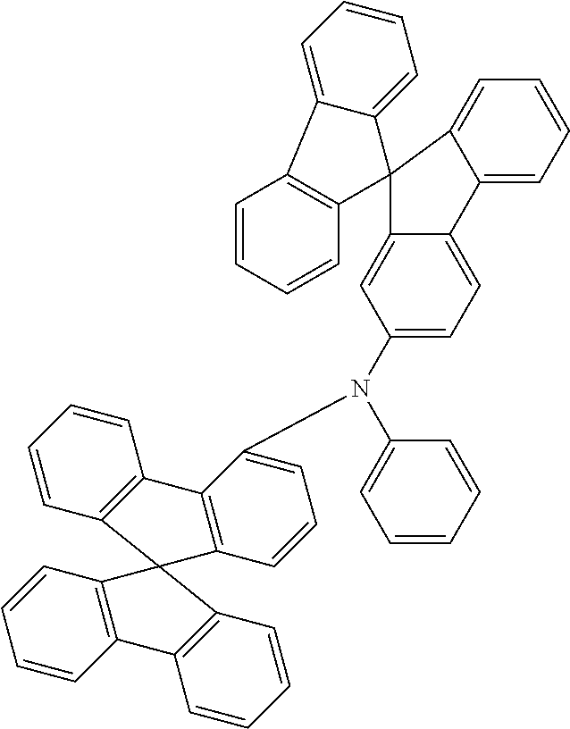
C1=CC2=C(C=C1)C1=C(C=CC=C1N(C1=CC=CC=C1)C1=CC=C3C(=C1)C1(C4=CC=CC=C34)C3=CC=CC=C3C3=C1C=CC=C3)C21C2=C(C=CC=C2)C2=C1C=CC=C2
